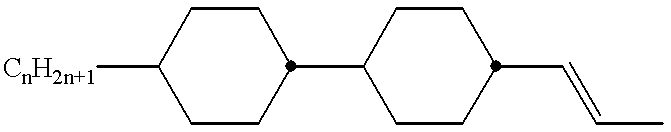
[CnH2n+1]C1CCC(C2CCC(C=CC)CC2)CC1
